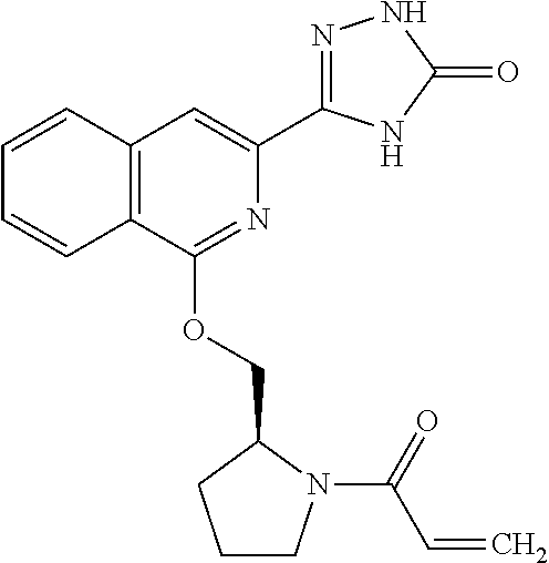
C1=CC2=C(C=C1)C(OCC1CCCN1C(C=C)=O)=NC(C1=NNC(=O)N1)=C2
